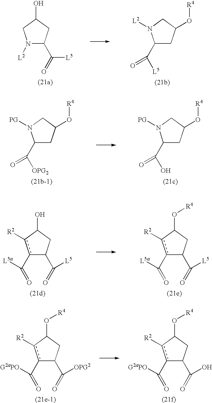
N1([L2])C(C(=O)[L5])CC(O)C1.C1(C([L5])=O)CC(O[R4])CN1[L2].C1(C([OPG2])=O)CC(O[R4])CN1[PG].C1(C(O)=O)CC(O[R4])CN1[PG].c1(C(=O)[L5a])c([R2])C(O)CC1C(=O)[L5].c1(C(=O)[L5a])c([R2])C(O[R4])CC1C(=O)[L5].c1(C(=O)[G2aPO])c([R2])C(O[R4])CC1C(=O)O.c1(C(=O)[G2aPO])c([R2])C(O[R4])CC1C(=O)[OPG2]
